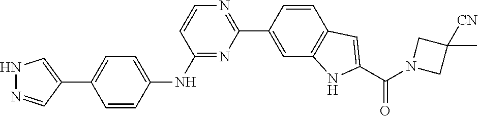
N1=C(NC2=CC=C(C3=CNN=C3)C=C2)C=CN=C1C1=CC2=C(C=C1)C=C(C(N1CC(C)([CN])C1)=O)N2
